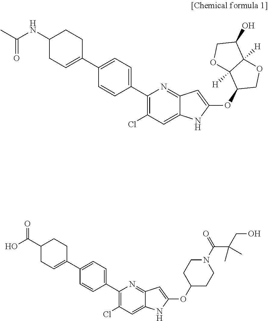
C1(C2=CC=C(C3=CCC(NC(C)=O)CC3)C=C2)=C(Cl)C=C2C(=N1)C=C(OC1COC3([H])C1([H])OCC3O)N2.C1(C2=CC=C(C3=CCC(C(O)=O)CC3)C=C2)=C(Cl)C=C2C(=N1)C=C(OC1CCN(C(=O)C(CO)(C)C)CC1)N2
